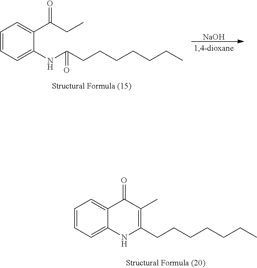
C1=CC=C(NC(CCCCCCC)=O)C(C(CC)=O)=C1.[NaOH].C1=CC=C2C(=C1)C(=O)C(C)=C(CCCCCCC)N2
